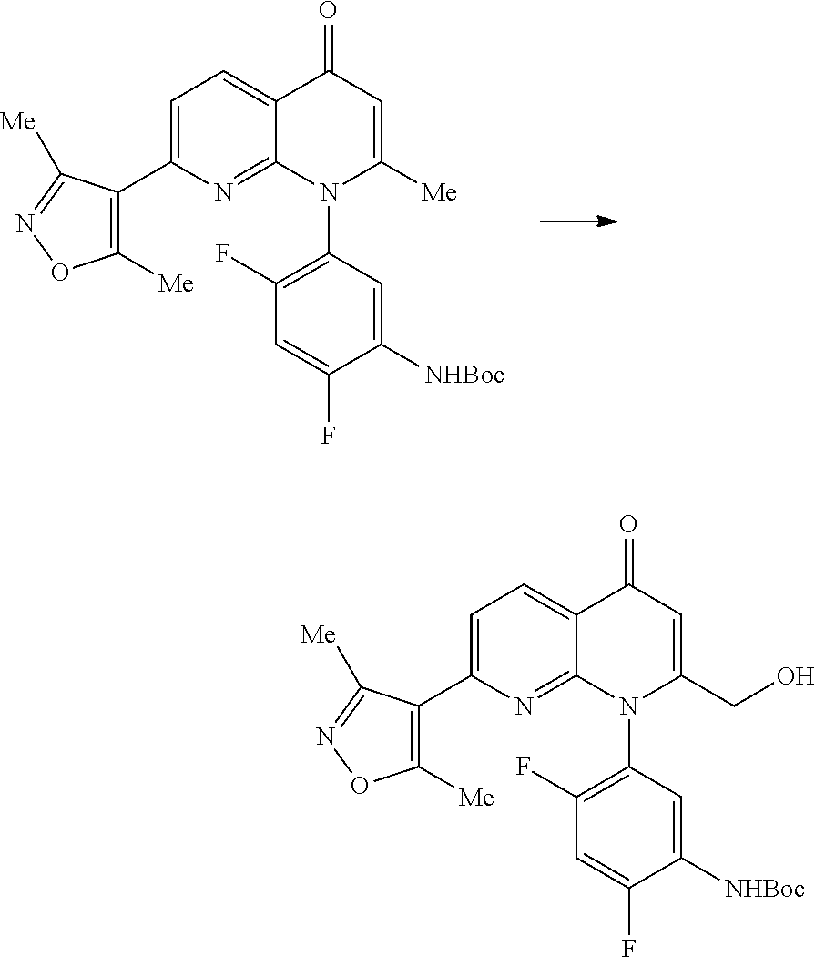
C1([Me])=C(C2=CC=C3C(=N2)N(C2=C(F)C=C(F)C([NHBoc])=C2)C([Me])=CC3=O)C([Me])=NO1.C1([Me])=C(C2=CC=C3C(=N2)N(C2=C(F)C=C(F)C([NHBoc])=C2)C(CO)=CC3=O)C([Me])=NO1
